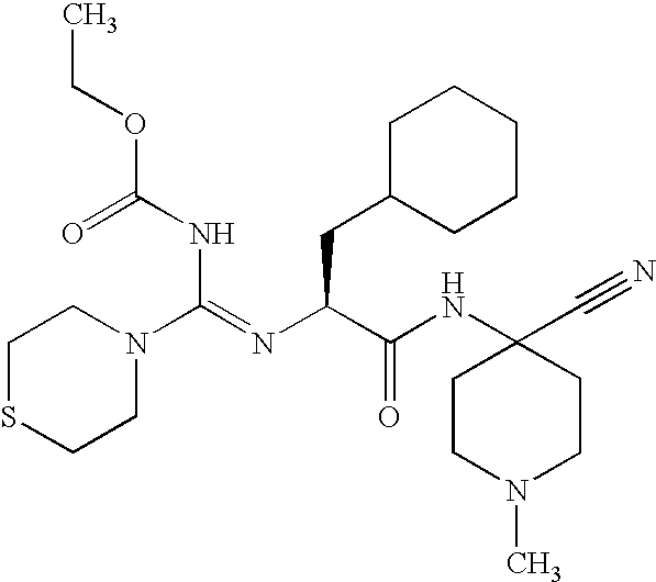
C1SCCN(C(=NC(C(NC2(C#N)CCN(C)CC2)=O)CC2CCCCC2)NC(OCC)=O)C1
